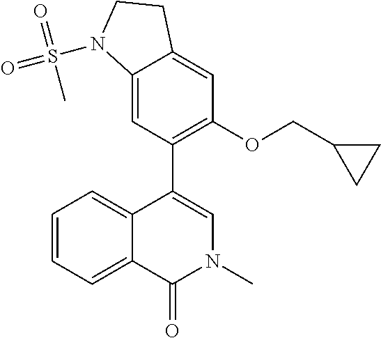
C1=C2C(=CC(OCC3CC3)=C1C1=CN(C)C(=O)C3=CC=CC=C13)CCN2S(=O)(=O)C
